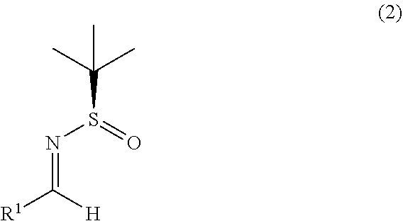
N(=C([H])[R1])S(C(C)(C)C)=O
